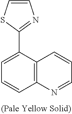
C12=C(C(C3=NC=CS3)=CC=C1)C=CC=N2
